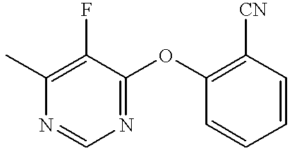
CC1=C(F)C(OC2=C([CN])C=CC=C2)=NC=N1
